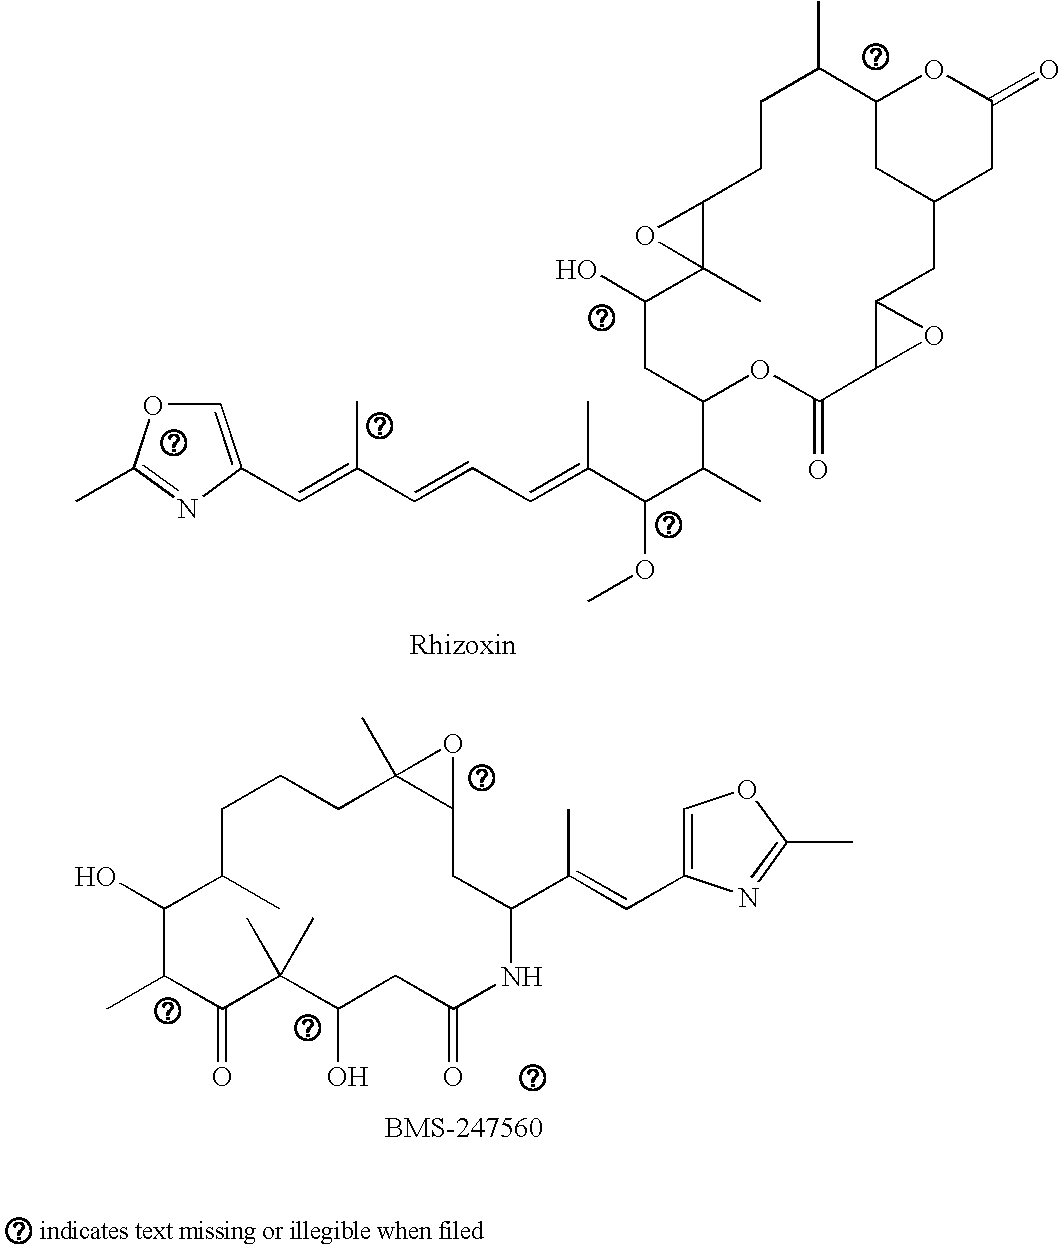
C1=C(C=C(C=CC=C(C(C(C)C2CC(O)C3(C)C(O3)CCC(C)C3CC(CC(=O)O3)CC3C(C(=O)O2)O3)OC)C)C)N=C(C)O1.C1(O)C(C)C(=O)C(C)(C)C(O)CC(=O)NC(C(=CC2=COC(C)=N2)C)CC2C(C)(CCCC1C)O2
